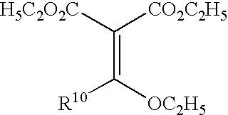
C(=C([H5C2O2C])[CO2C2H5])([OC2H5])[R10]
